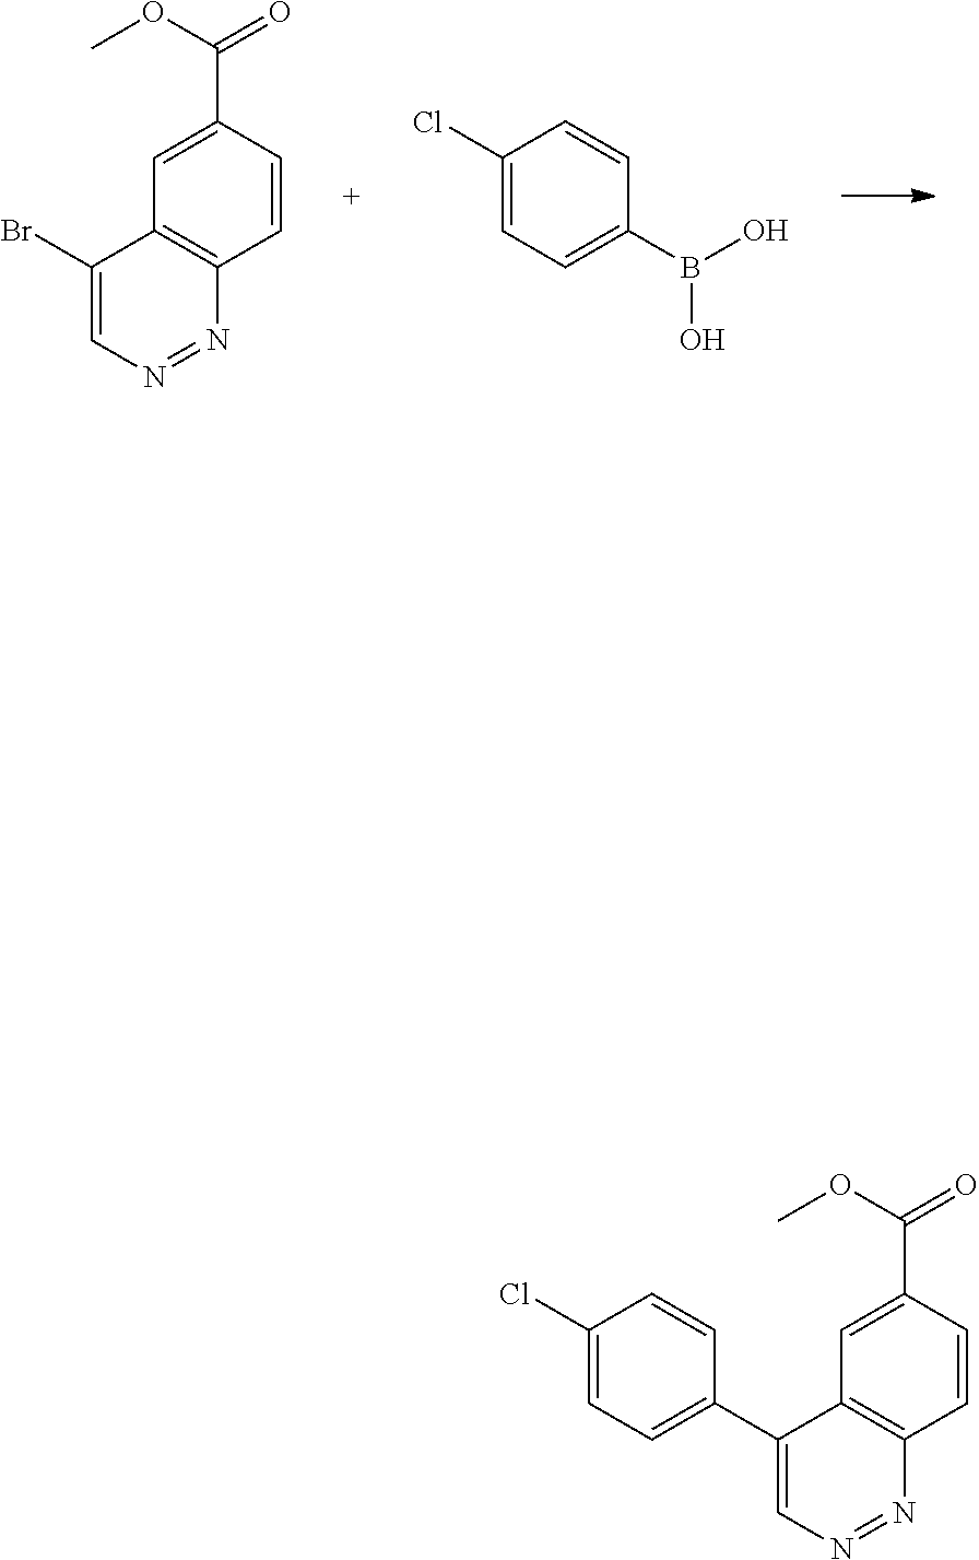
C1=CC(C(OC)=O)=CC2=C1N=NC=C2Br.C1(Cl)=CC=C(B(O)O)C=C1.C1=CC(C(OC)=O)=CC2=C1N=NC=C2C1=CC=C(Cl)C=C1
